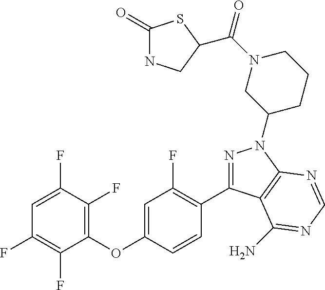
C1(OC2=CC(F)=C(C3=NN(C4CCCN(C(=O)C5CNC(=O)S5)C4)C4=C3C(N)=NC=N4)C=C2)=C(F)C(F)=CC(F)=C1F
